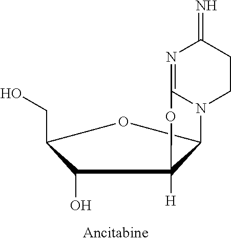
C1(O)C(CO)OC2N3CCC(=N)N=C3OC12[H]
